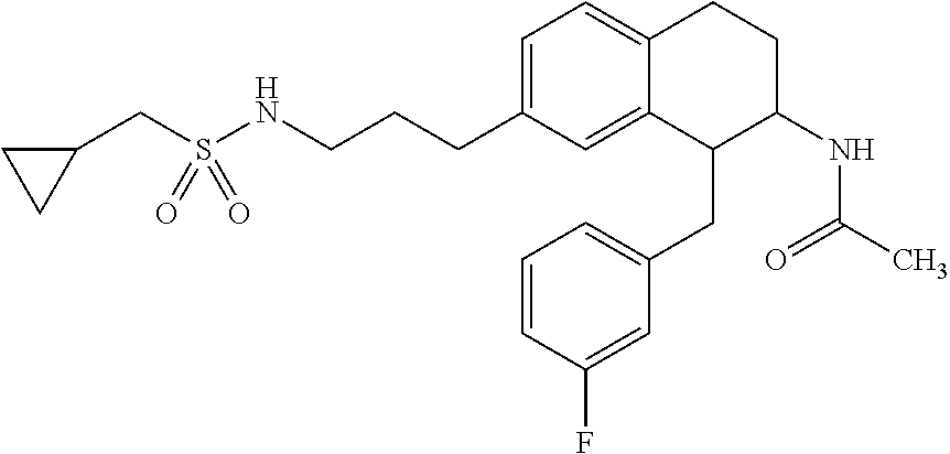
C1=C(CCCNS(CC2CC2)(=O)=O)C=C2C(=C1)CCC(NC(=O)C)C2CC1=CC=CC(F)=C1
